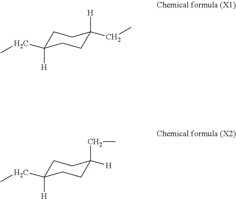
[H]C1(CC)CCC(CC)([H])CC1.C(C)C1([H])CCC(CC)([H])CC1
